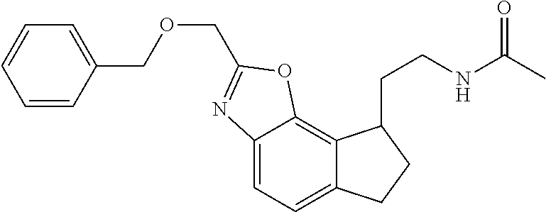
C12=CC=C3C(=C1OC(COCC1=CC=CC=C1)=N2)C(CCNC(C)=O)CC3
